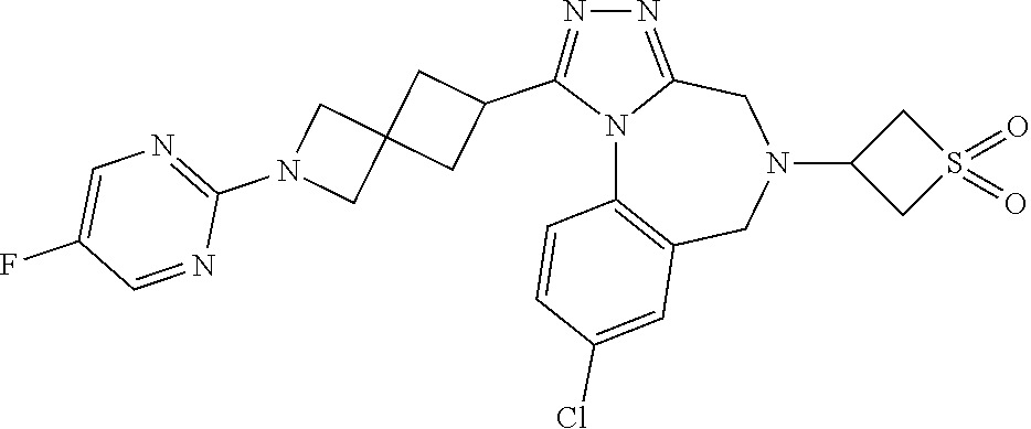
N12C3=C(CN(C4CS(=O)(=O)C4)CC1=NN=C2C1CC2(C1)CN(C1=NC=C(F)C=N1)C2)C=C(Cl)C=C3
